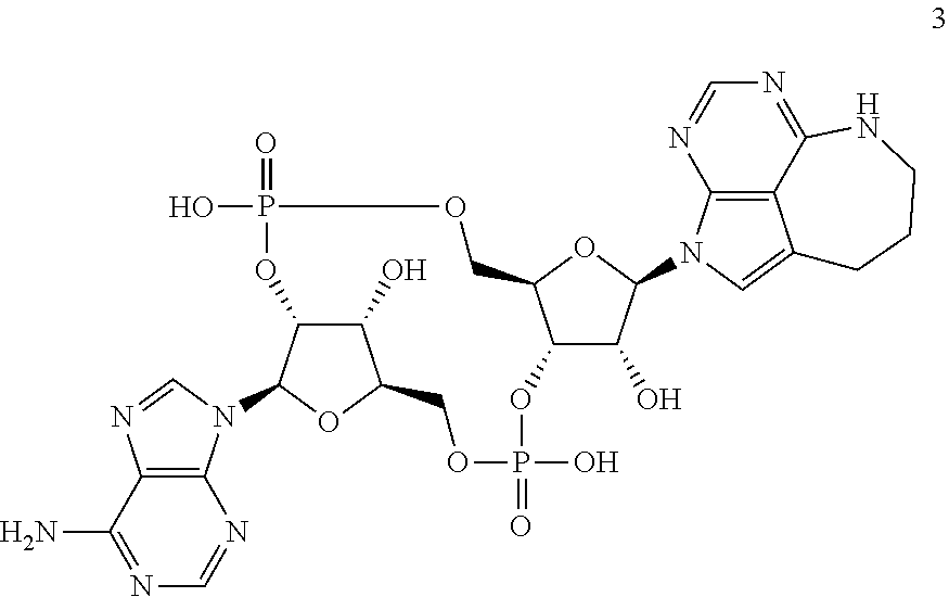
C1(N)=NC=NC2=C1N=CN2C1C2C(O)C(O1)COP(O)(=O)OC1C(O)C(N3C4=C5C(=C3)CCCNC5=NC=N4)OC1COP(O)(=O)O2
